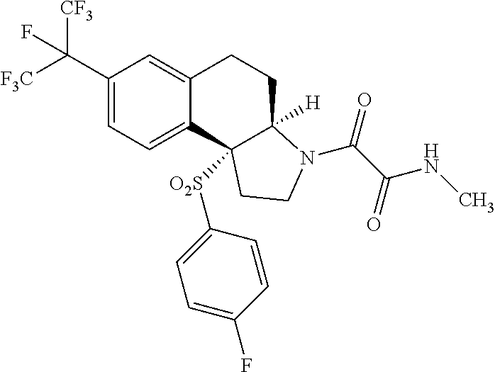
C(C1=CC=C2C(=C1)CCC1([H])C2([O2S]C2=CC=C(F)C=C2)CCN1C(=O)C(=O)NC)([F3C])([CF3])F
